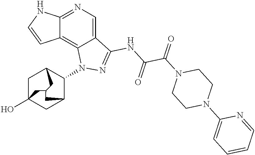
C12=NC=C3C(=C1C=CN2)N(C1C2CC4(O)CC1CC(C4)C2)N=C3NC(C(N1CCN(C2=CC=CC=N2)CC1)=O)=O
